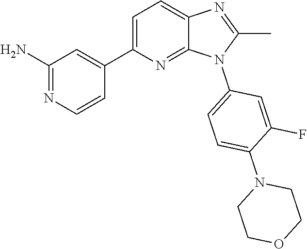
C1(C)=NC2=CC=C(C3=CC(N)=NC=C3)N=C2N1C1=CC=C(N2CCOCC2)C(F)=C1
